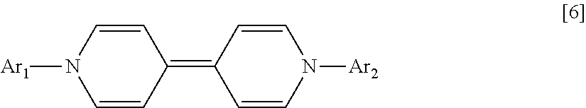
C1=CN([Ar1])C=CC1=C1C=CN([Ar2])C=C1
